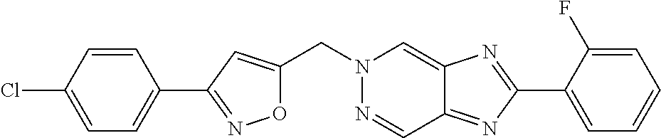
O1C(CN2N=CC3=NC(C4=CC=CC=C4F)=NC3=C2)=CC(C2=CC=C(Cl)C=C2)=N1
